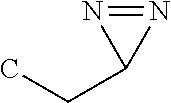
CCC1N=N1
